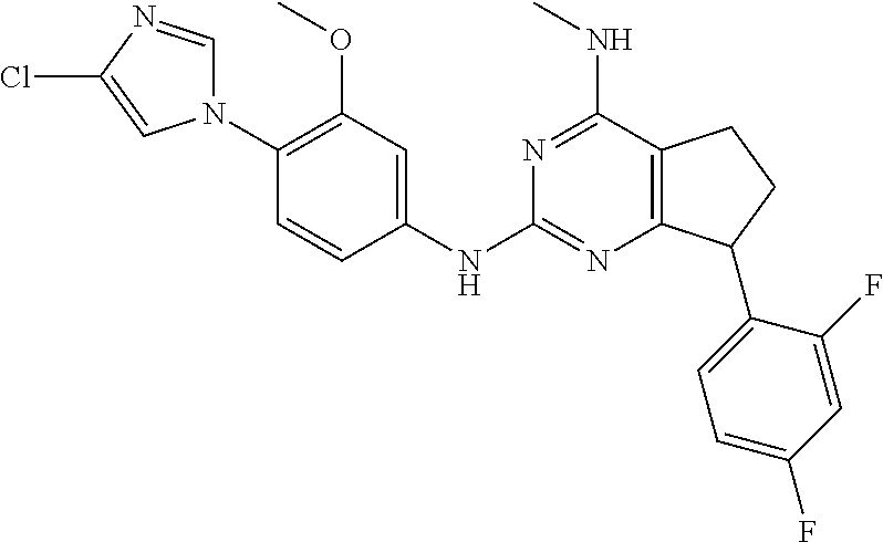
C1(N2C=NC(Cl)=C2)=C(OC)C=C(NC2=NC3=C(C(NC)=N2)CCC3C2=CC=C(F)C=C2F)C=C1
